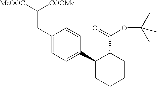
C1(CC([COOMe])[MeOOC])=CC=C(C2CCCCC2C(=O)OC(C)(C)C)C=C1
